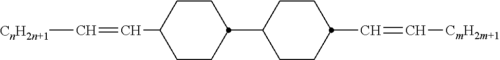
[CmH2m+1]C=CC1CCC(C2CCC(C=C[CnH2n+1])CC2)CC1
